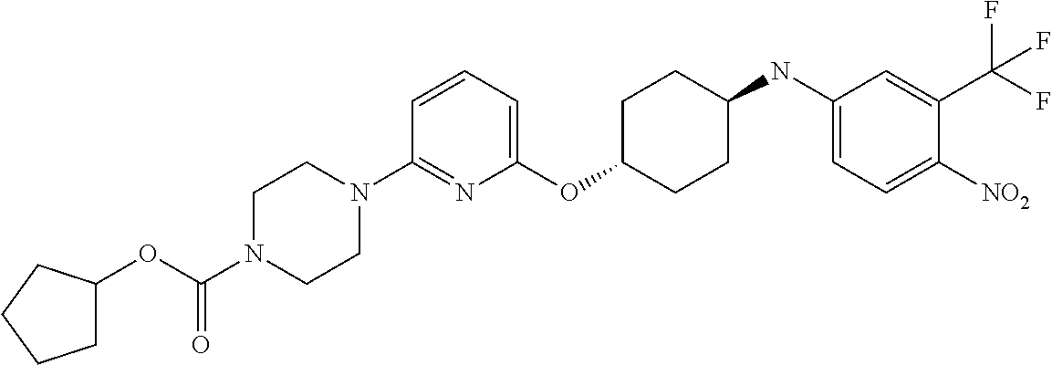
C1(OC2CCC(NC3=CC=C([NO2])C(C(F)(F)F)=C3)CC2)=CC=CC(N2CCN(C(OC3CCCC3)=O)CC2)=N1
